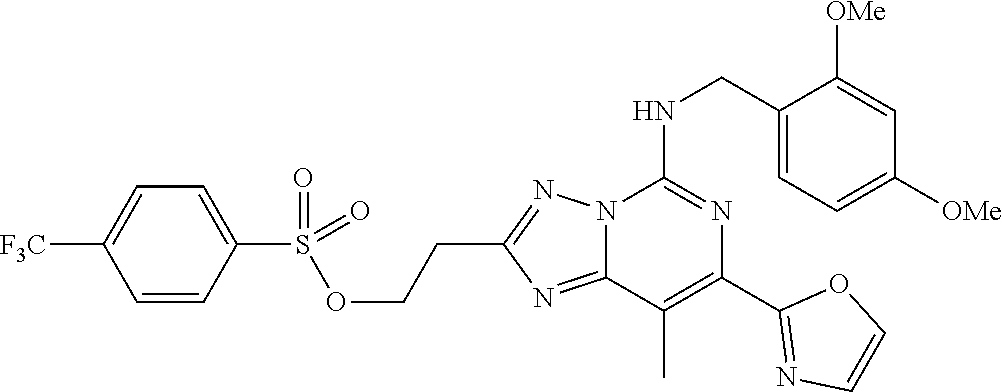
C1(CNC2=NC(C3=NC=CO3)=C(C)C3=NC(CCOS(C4=CC=C([F3C])C=C4)(=O)=O)=NN23)=CC=C([OMe])C=C1[OMe]
